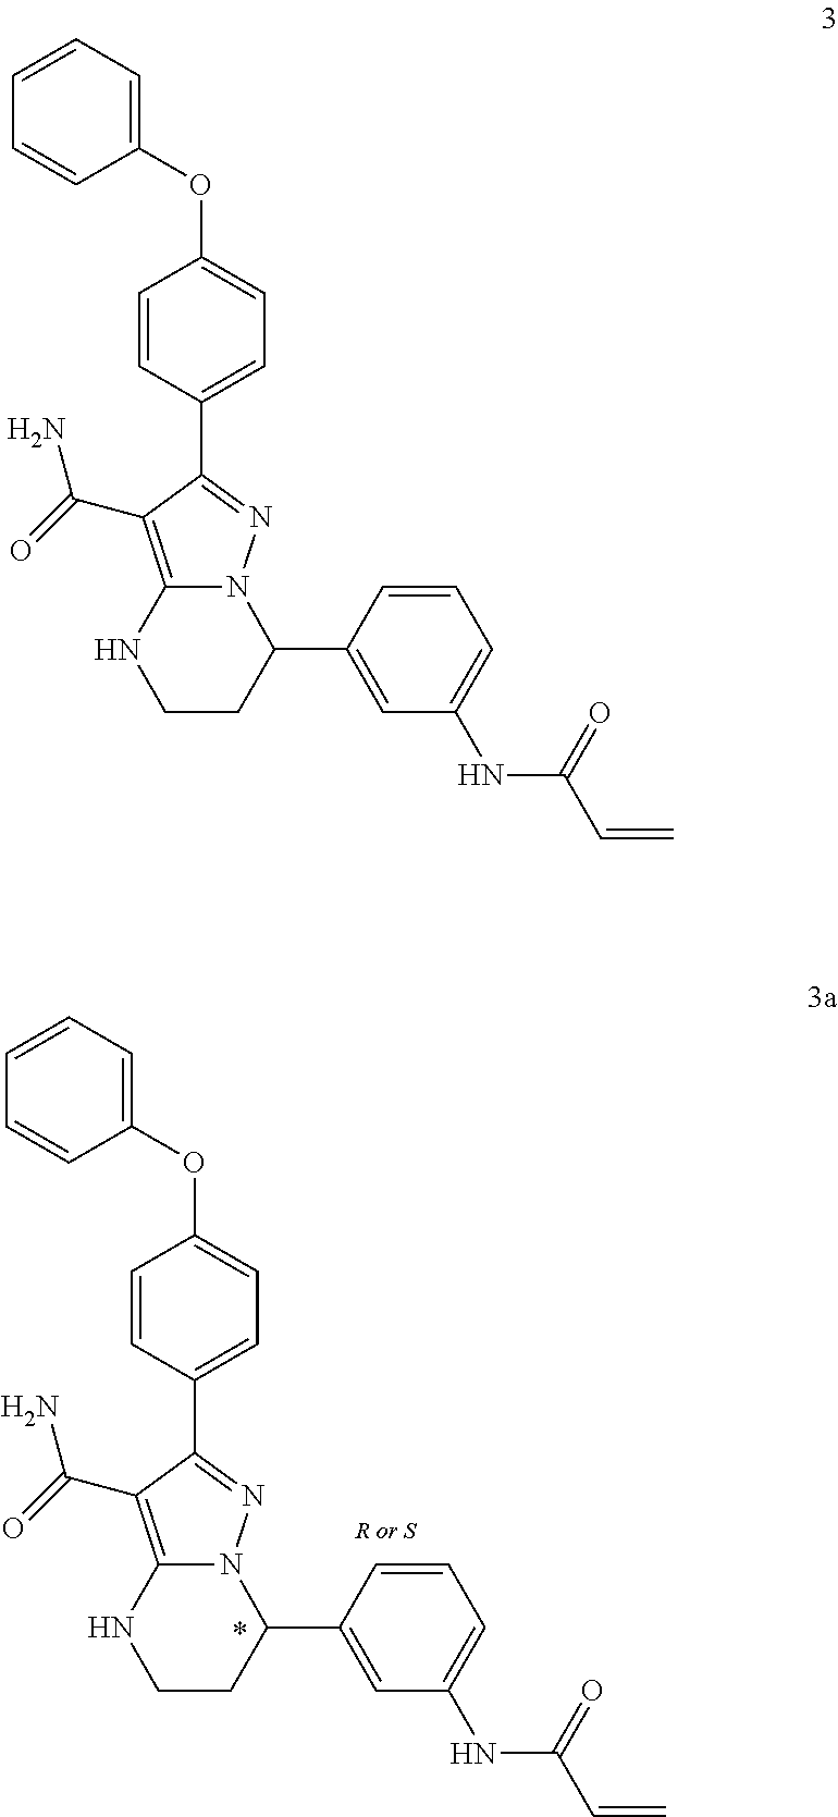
O(C1=CC=C(C2=NN3C(=C2C(=O)N)NCCC3C2=CC(NC(C=C)=O)=CC=C2)C=C1)C1=CC=CC=C1.O(C1=CC=C(C2=NN3C(=C2C(=O)N)NCCC3C2=CC(NC(C=C)=O)=CC=C2)C=C1)C1=CC=CC=C1
